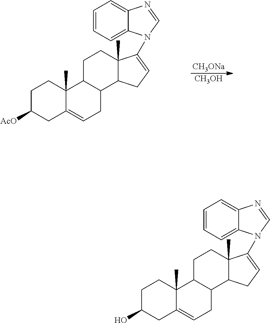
[CH3ONa].[CH3OH].C1C([AcO])CC2=CCC3C(C2(C)C1)CCC1(C)C3CC=C1N1C2=CC=CC=C2N=C1.C1C(O)CC2=CCC3C(C2(C)C1)CCC1(C)C3CC=C1N1C2=CC=CC=C2N=C1
